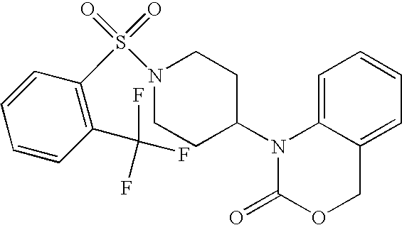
C1=C2C(=CC=C1)COC(=O)N2C1CCN(S(=O)(=O)C2=C(C(F)(F)F)C=CC=C2)CC1
